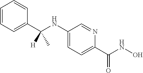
C1=CC=C(C(NC2=CC=C(C(NO)=O)N=C2)([H])C)C=C1
